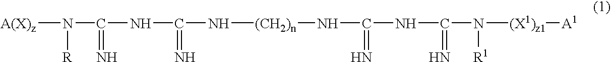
[A(X)z]N(C(NC(N[(CH2)n]NC(NC(N([(X1)z1][A1])[R1])=N)=N)=N)=N)[R]
